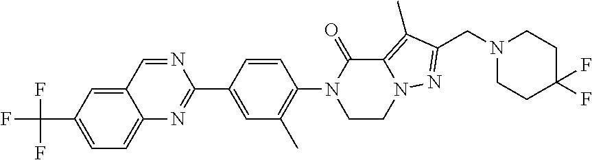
C1=C(C(F)(F)F)C=C2C(=C1)N=C(C1=CC(C)=C(N3CCN4C(=C(C)C(CN5CCC(F)(F)CC5)=N4)C3=O)C=C1)N=C2
